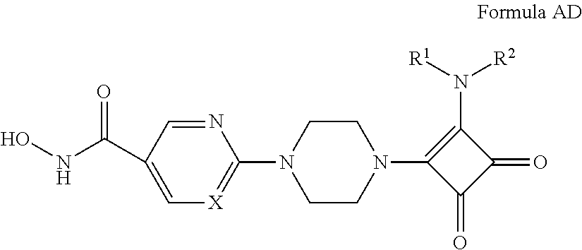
C(C1=C[X]=C(N2CCN(C3=C(N([R1])[R2])C(=O)C3=O)CC2)N=C1)(=O)NO
